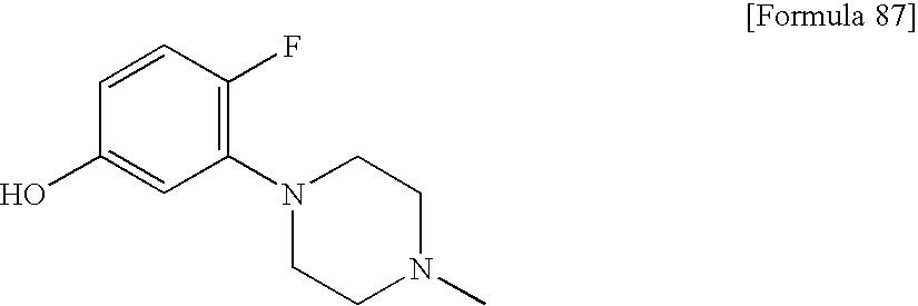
OC1=CC(N2CCN(C)CC2)=C(F)C=C1
